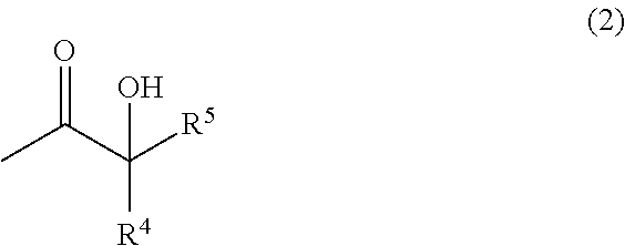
O=C(C([R5])([R4])O)C
